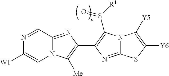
N12C(=NC(C3=C(S([R1])=O)N4C(=N3)SC([Y6])=C4[Y5])=C1[Me])C=NC([W1])=C2
